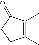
C1(C)=C(C)C(=O)CC1
